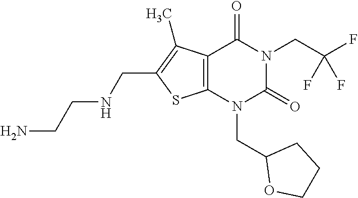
C12=C(N(CC3OCCC3)C(=O)N(CC(F)(F)F)C1=O)SC(CNCCN)=C2C
